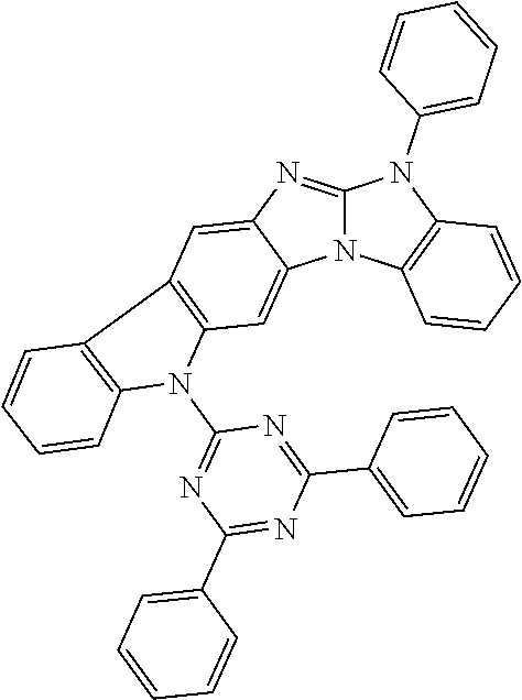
N12C(=NC3=CC4=C(C=C13)N(C1=NC(C3=CC=CC=C3)=NC(C3=CC=CC=C3)=N1)C1=C4C=CC=C1)N(C1=CC=CC=C1)C1=C2C=CC=C1
